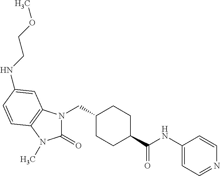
N1(CC2CCC(C(NC3=CC=NC=C3)=O)CC2)C(=O)N(C)C2=C1C=C(NCCOC)C=C2
